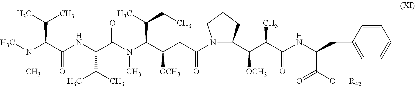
C1(C(C(C(NC(CC2=CC=CC=C2)C(O[R42])=O)=O)C)[OCH3])CCCN1C(CC(C(N(C(C(NC(C(N(C)C)C(C)C)=O)C(C)C)=O)C)C(CC)C)[OCH3])=O
